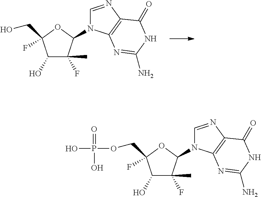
C1(O)C(F)(C)C(N2C=NC3=C2N=C(N)NC3=O)OC1(F)CO.P(O)(=O)(O)OCC1(F)C(O)C(F)(C)C(N2C=NC3=C2N=C(N)NC3=O)O1
